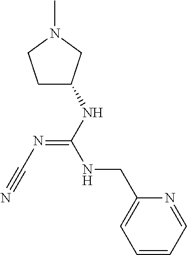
C1C(NC(NCC2=CC=CC=N2)=NC#N)CN(C)C1
